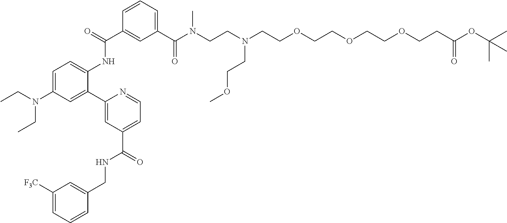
C1=C(N(CC)CC)C=C(C2=CC(C(=O)NCC3=CC([F3C])=CC=C3)=CC=N2)C(NC(C2=CC(C(N(CCN(CCOCCOCCOCCC(OC(C)(C)C)=O)CCOC)C)=O)=CC=C2)=O)=C1
